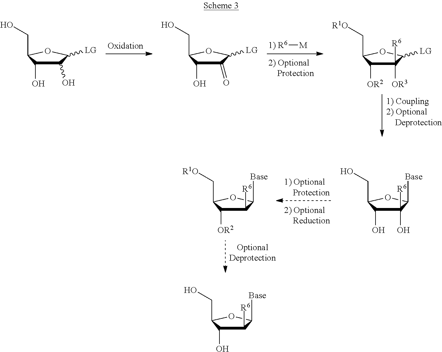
[M][1) R6].C1(O)C(O)C(CO)OC1[LG].C1(=O)C(O)C(CO)OC1[LG].C1([OR3])([R6])C([OR2])C(C[R1O])OC1[LG].C1(O)([R6])C(O)C(CO)OC1[Base].C1([R6])C([OR2])C(C[R1O])OC1[Base].C1([R6])C(O)C(CO)OC1[Base]
